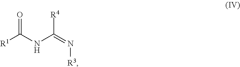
N(C(=N[R3])[R4])C([R1])=O
